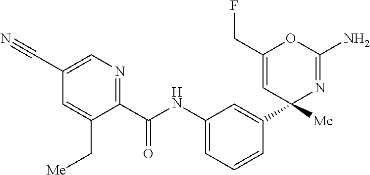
C1(C(NC2=CC=CC(C3([Me])N=C(N)OC(CF)=C3)=C2)=O)=NC=C(C#N)C=C1C[Me]
